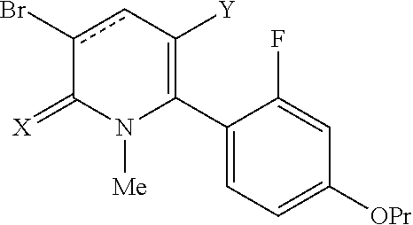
C1(C2=C([Y])cc(Br)C(=[X])N2[Me])=CC=C([OPr])C=C1F
